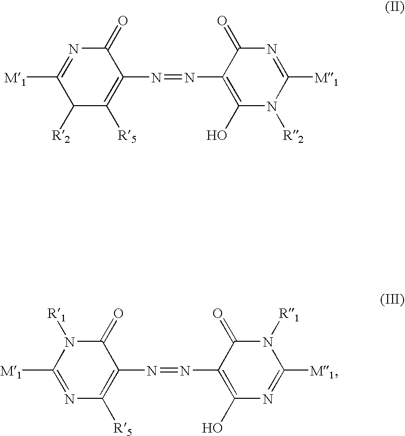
C1([M1])=NC(=O)C(N=NC2=C(O)N([R2])C([M1])=NC2=O)=C([R5])C1[R2].C1([M1])=NC([R5])=C(N=NC2=C(O)N=C([M1])N([R1])C2=O)C(=O)N1[R1]
